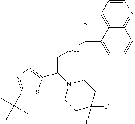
C1(C(C)(C)C)=NC=C(C(N2CCC(F)(F)CC2)CNC(=O)C2=CC=CC3=NC=CC=C23)S1
